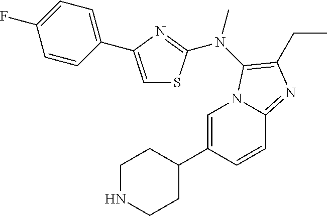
C1=C(C2CCNCC2)C=CC2=NC(CC)=C(N(C)C3=NC(C4=CC=C(F)C=C4)=CS3)N12
